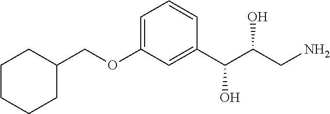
C(OC1=CC=CC(C(C(CN)O)O)=C1)C1CCCCC1
